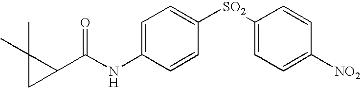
C1=C(NC(C2C(C)(C)C2)=O)C=CC([SO2]C2=CC=C([NO2])C=C2)=C1
